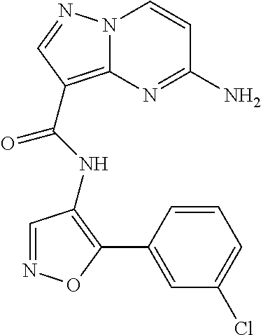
NC1=NC2=C(C(=O)NC3=C(C4=CC(Cl)=CC=C4)ON=C3)C=NN2C=C1
